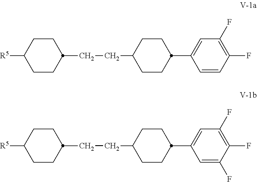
C1CC(CCC2CCC(C3=CC(F)=C(F)C(F)=C3)CC2)CCC1[R5].C1CC(CCC2CCC(C3=CC(F)=C(F)C=C3)CC2)CCC1[R5]
